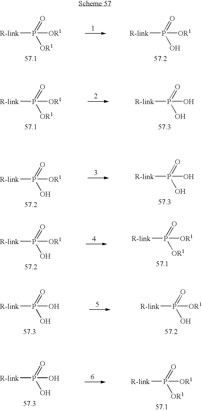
[R-link]P([OR1])(=O)[OR1].[R-link]P([OR1])(=O)O.[R-link]P([OR1])(=O)[OR1].[R-link]P(O)(=O)O.[R-link]P(O)(=O)O.[R-link]P([OR1])(=O)O.[R-link]P([OR1])(=O)[OR1].[R-link]P([OR1])(=O)O.[R-link]P([OR1])(=O)O.[R-link]P(O)(=O)O.[R-link]P(O)(=O)O.[R-link]P([OR1])(=O)[OR1]
